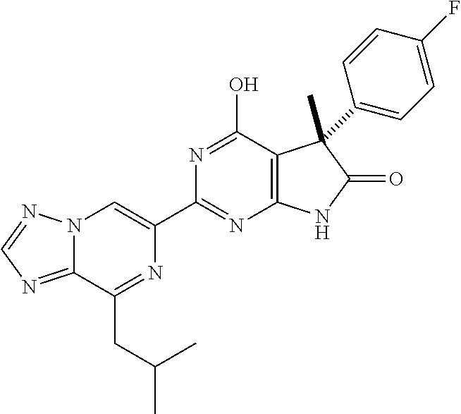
C12=NC=NN1C=C(C1=NC3=C(C(O)=N1)C(C)(C1=CC=C(F)C=C1)C(=O)N3)N=C2CC(C)C
